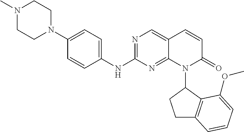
N(C1=NC=C2C(=N1)N(C1CCC3=C1C(OC)=CC=C3)C(=O)C=C2)C1=CC=C(N2CCN(C)CC2)C=C1
